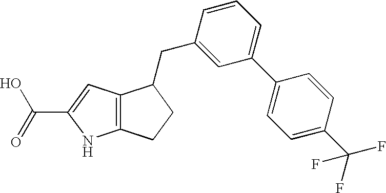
C12=C(C=C(C(=O)O)N1)C(CC1=CC(C3=CC=C(C(F)(F)F)C=C3)=CC=C1)CC2
